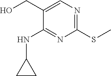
N1=C(SC)N=C(NC2CC2)C(CO)=C1
